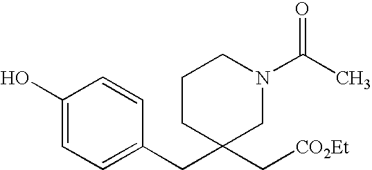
C1CC(C[CO2Et])(CC2=CC=C(O)C=C2)CN(C(C)=O)C1
